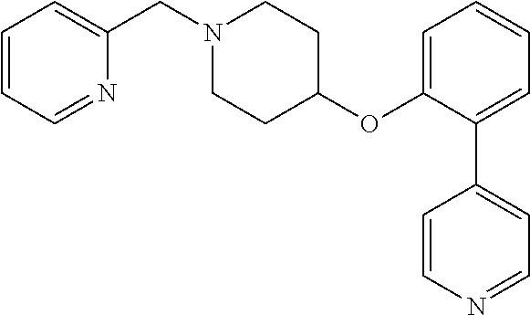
C1=CC=NC(CN2CCC(OC3=CC=CC=C3C3=CC=NC=C3)CC2)=C1
